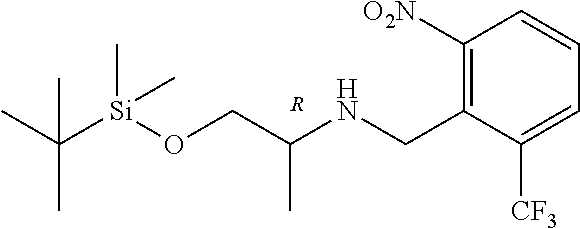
C1([O2N])=C(CNC(CO[Si](C(C)(C)C)(C)C)C)C([CF3])=CC=C1.[R]
